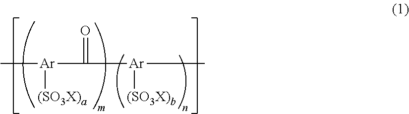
C[Ar]([(SO3X)a])C(=O)[Ar]([(SO3X)b])C
